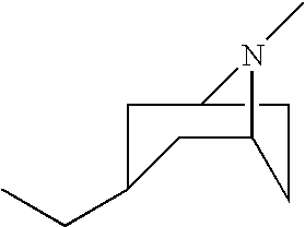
C1C(CC)CC2CCC1N2C
